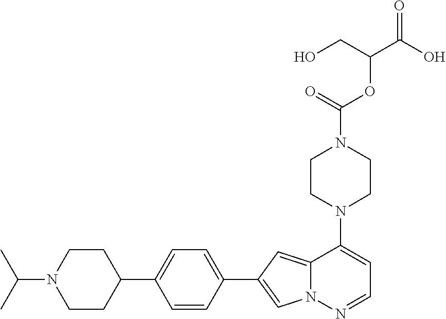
N1(C2=CC=NN3C2=CC(C2=CC=C(C4CCN(C(C)C)CC4)C=C2)=C3)CCN(C(OC(C(O)=O)CO)=O)CC1
